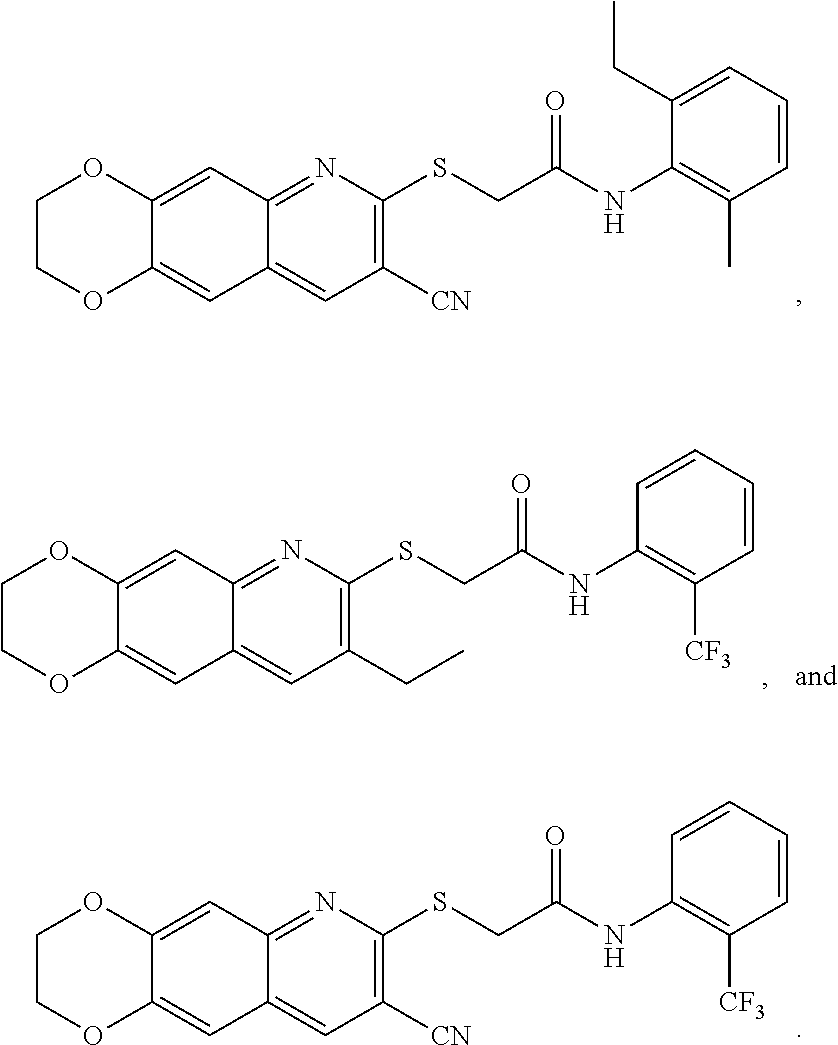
C1([CN])=C(SCC(NC2=C(C)C=CC=C2CC)=O)N=C2C(=C1)C=C1C(=C2)OCCO1.C1([CN])=C(SCC(NC2=C([CF3])C=CC=C2)=O)N=C2C(=C1)C=C1C(=C2)OCCO1.C1(CC)=C(SCC(NC2=C([CF3])C=CC=C2)=O)N=C2C(=C1)C=C1C(=C2)OCCO1
